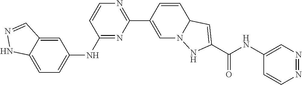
C1(NC2=CC=C3C(=C2)C=NN3)=NC(C2=CN3C(C=C2)C=C(C(NC2=CN=NC=C2)=O)N3)=NC=C1
